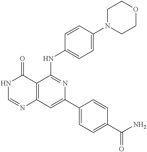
C12=C(C=C(C3=CC=C(C(N)=O)C=C3)N=C1NC1=CC=C(N3CCOCC3)C=C1)N=CNC2=O
